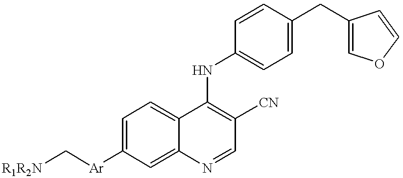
[R1R2N]C[Ar]C1=CC=C2C(=C1)N=CC([CN])=C2NC1=CC=C(CC2=COC=C2)C=C1
